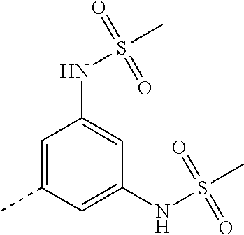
C1=C(C)C=C(NS(=O)(=O)C)C=C1NS(=O)(=O)C
